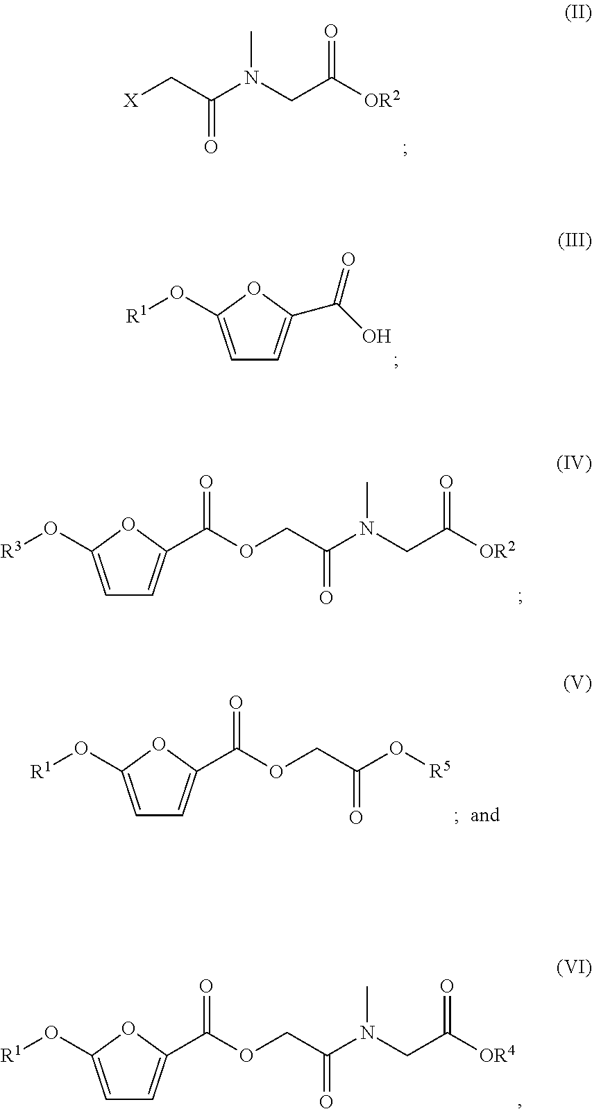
[X]CC(N(CC([OR2])=O)C)=O.C1=C(O[R1])OC(C(O)=O)=C1.C1=C(O[R3])OC(C(OCC(N(CC([OR2])=O)C)=O)=O)=C1.C1=C(O[R1])OC(C(OCC(N(CC([OR4])=O)C)=O)=O)=C1.C1=C(O[R1])OC(C(OCC(O[R5])=O)=O)=C1
